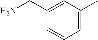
C1=C(C)C=C(CN)C=C1
